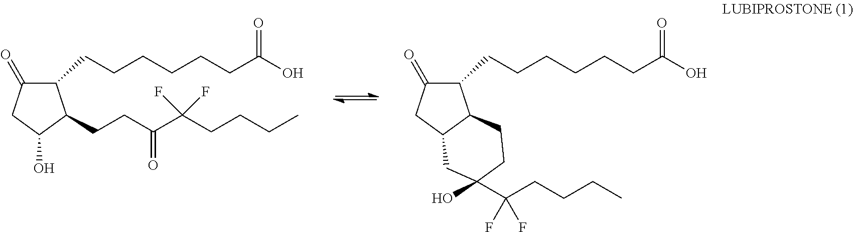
C1(CCCCCCC(O)=O)C(=O)CC(O)C1CCC(C(CCCC)(F)F)=O.C1(CCCCCCC(O)=O)C(=O)CC2C1CCC(O)(C(CCCC)(F)F)C2
